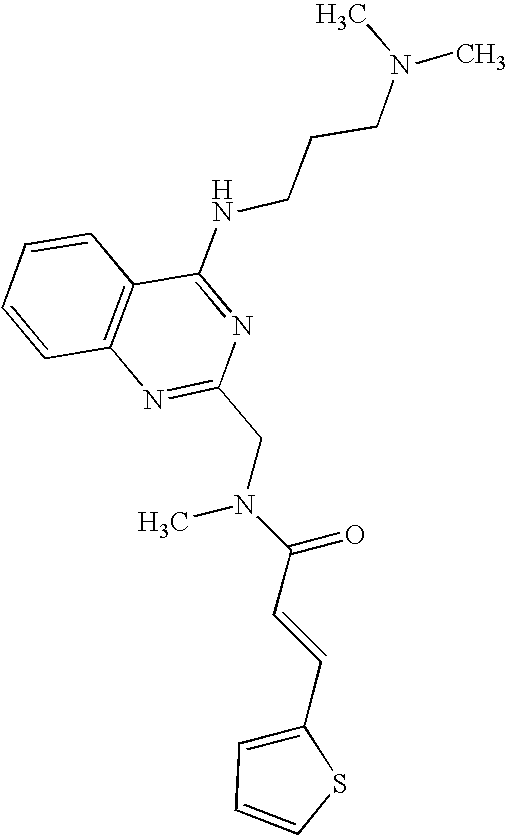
C1=CC2=C(C=C1)C(NCCCN(C)C)=NC(CN(C(=O)C=CC1=CC=CS1)C)=N2
